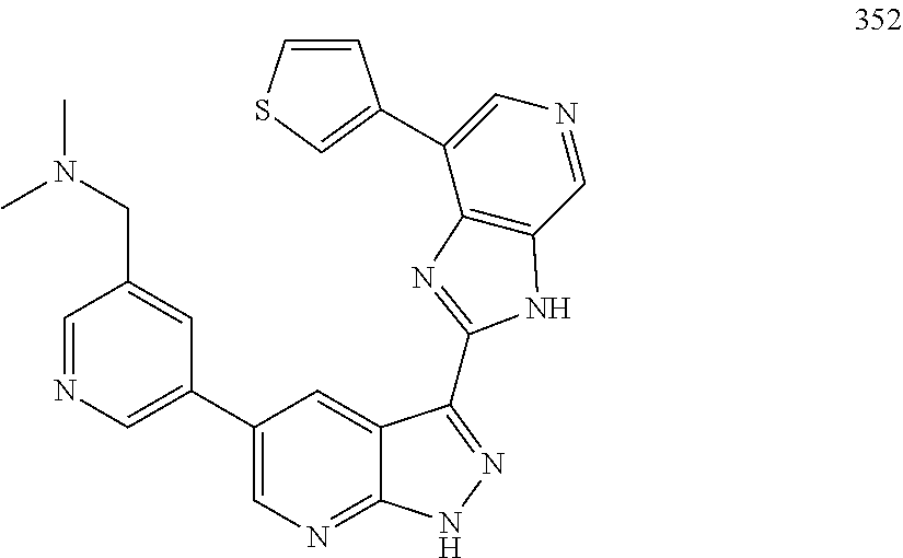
C1(C2=CN=CC(CN(C)C)=C2)=CN=C2C(=C1)C(C1=NC3=C(C=NC=C3C3=CSC=C3)N1)=NN2
